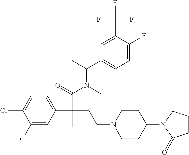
C1(Cl)=CC(C(C(=O)N(C(C2=CC=C(F)C(C(F)(F)F)=C2)C)C)(CCN2CCC(N3CCCC3=O)CC2)C)=CC=C1Cl
